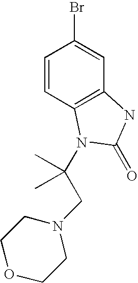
C1=CC2=C(C=C1Br)NC(=O)N2C(C)(C)CN1CCOCC1
